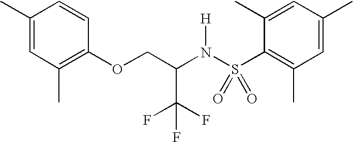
C1(C)=CC(C)=C(OCC(N(S(C2=C(C)C=C(C)C=C2C)(=O)=O)[H])C(F)(F)F)C=C1
